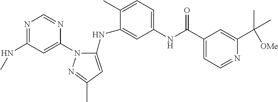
N1=C(NC)C=C(N2C(NC3=CC(NC(C4=CC=NC(C(C)(C)[OMe])=C4)=O)=CC=C3C)=CC(C)=N2)N=C1
